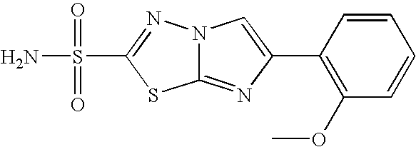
C12=NC(C3=C(OC)C=CC=C3)=CN1N=C(S(N)(=O)=O)S2
